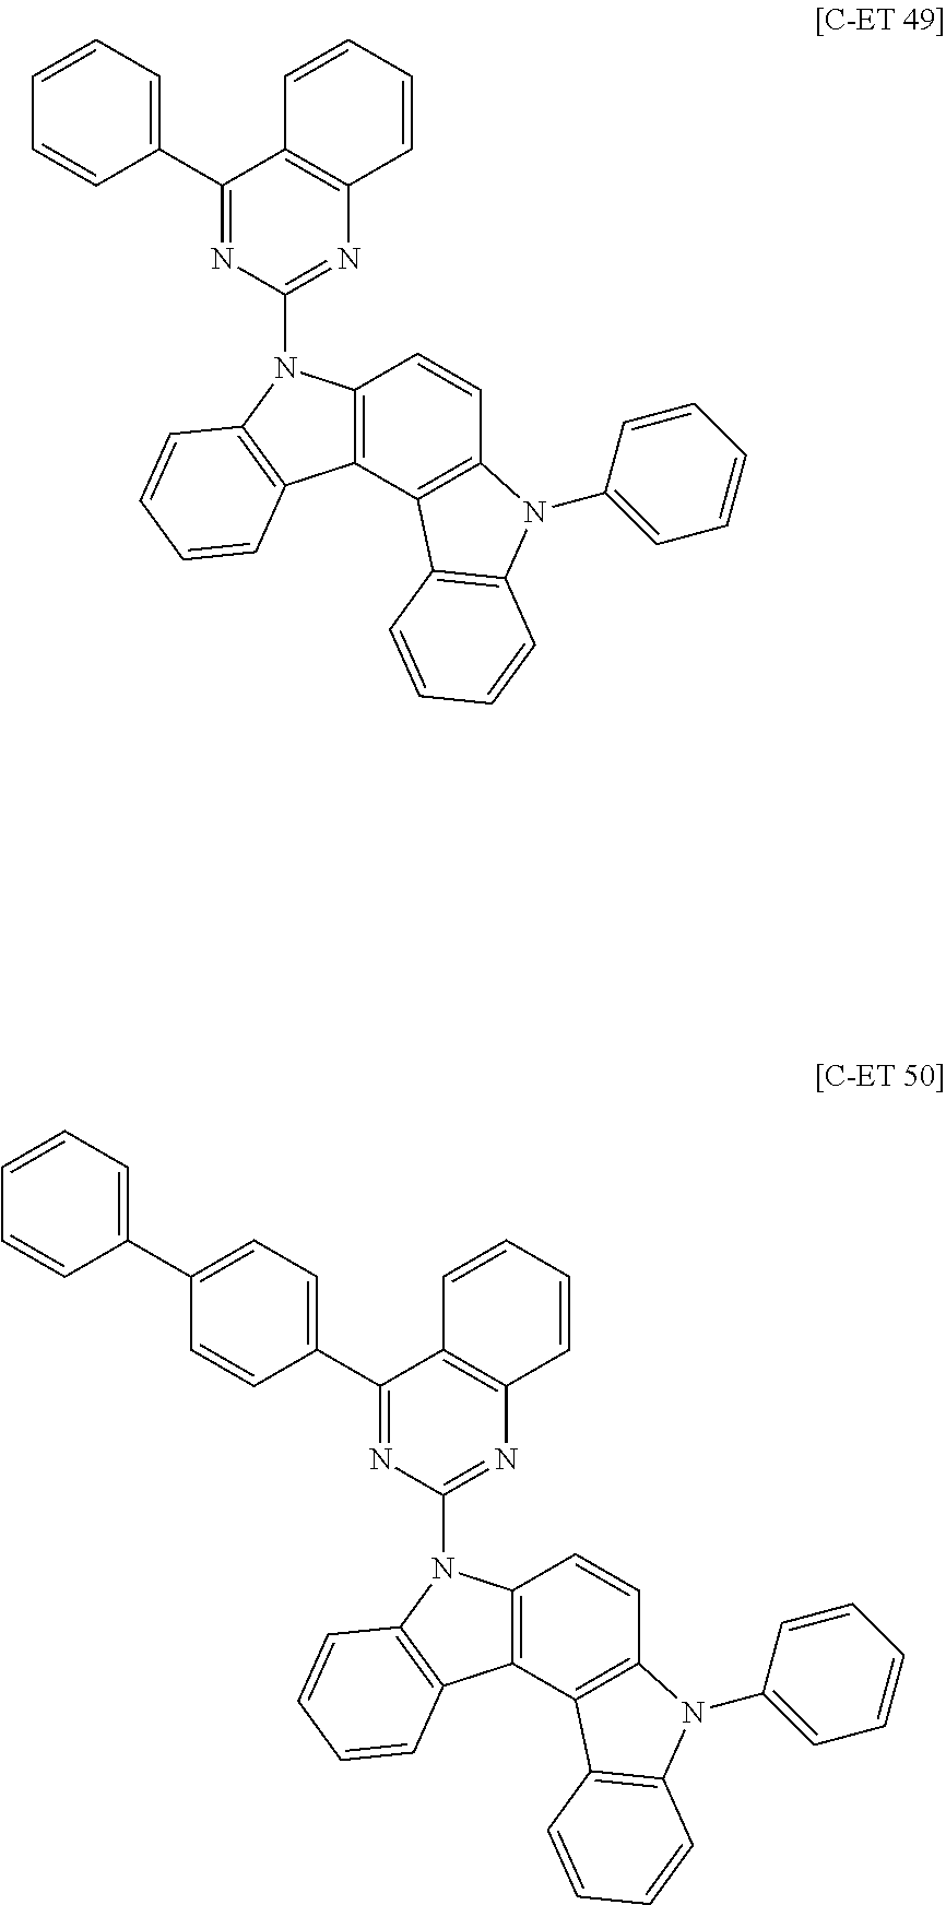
C12=C(C3=C(C=C1)N(C1=CC=CC=C1)C1=C3C=CC=C1)C1=C(N2C2=NC3=C(C(C4=CC=CC=C4)=N2)C=CC=C3)C=CC=C1.C12=C(C3=C(C=C1)N(C1=CC=CC=C1)C1=C3C=CC=C1)C1=C(N2C2=NC3=C(C(C4=CC=C(C5=CC=CC=C5)C=C4)=N2)C=CC=C3)C=CC=C1
